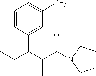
C1=CC(C(C(C(=O)N2CCCC2)C)CC)=CC(C)=C1
